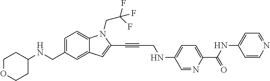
C1=C(CNC2CCOCC2)C=C2C(=C1)N(CC(F)(F)F)C(C#CCNC1=CC=C(C(NC3=CC=NC=C3)=O)N=C1)=C2
